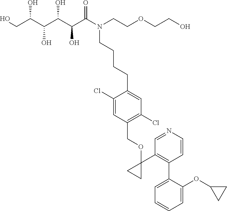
C(C(C(N(CCOCCO)CCCCC1=CC(Cl)=C(COC2(C3=C(C4=CC=CC=C4OC4CC4)C=CN=C3)CC2)C=C1Cl)=O)O)(C(C(CO)O)O)O
